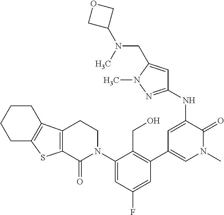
C(N(C)C1COC1)C1=CC(NC2=CC(C3=C(CO)C(N4CCC5=C(C4=O)SC4=C5CCCC4)=CC(F)=C3)=CN(C)C2=O)=NN1C
